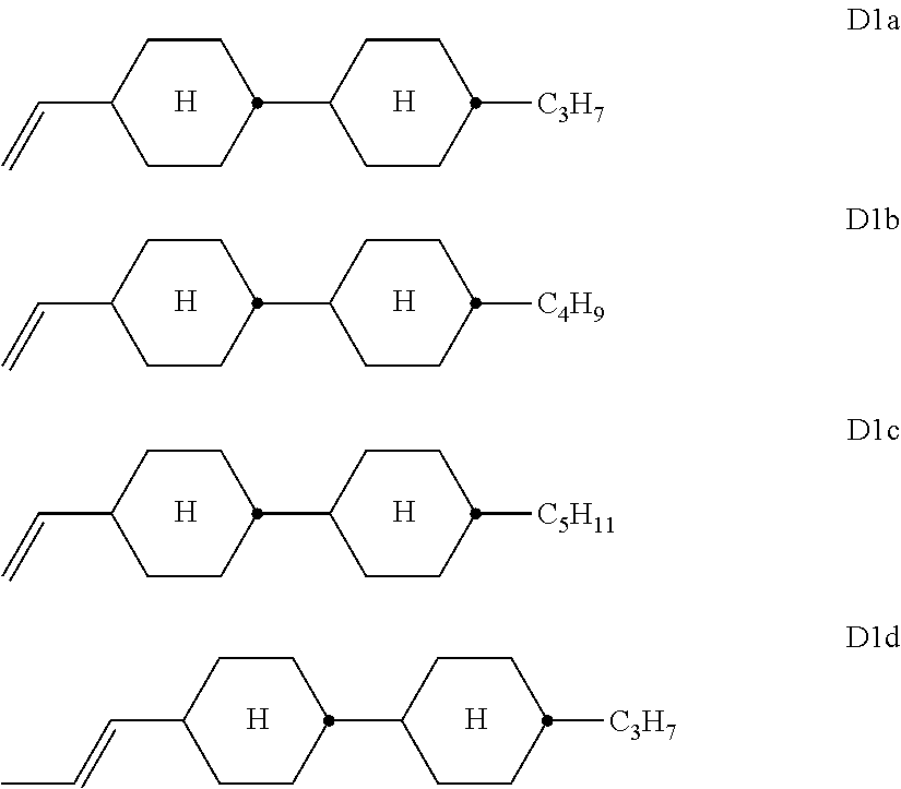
C1CC(C=C)CCC1C1CCC([C3H7])CC1.[H].[H].C1CC(C=C)CCC1C1CCC([C4H9])CC1.[H].[H].C1CC(C=C)CCC1C1CCC([C5H11])CC1.[H].[H].C1CC(C=CC)CCC1C1CCC([C3H7])CC1.[H].[H]
